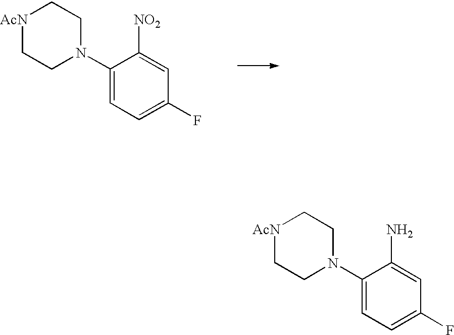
[AcN]1CCN(C2=CC=C(F)C=C2N)CC1.[AcN]1CCN(C2=CC=C(F)C=C2[NO2])CC1
